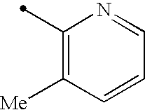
C1(C)=C([Me])C=CC=N1
